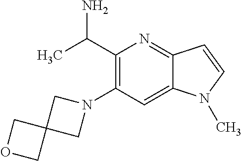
C1(C(C)N)=C(N2CC3(C2)COC3)C=C2C(=N1)C=CN2C
